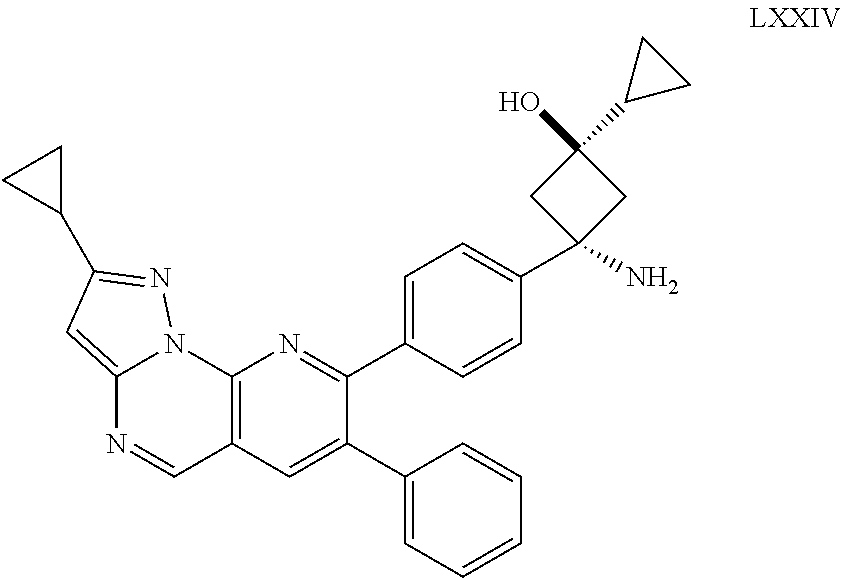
C12=CC(C3CC3)=NN1C1=C(C=N2)C=C(C2=CC=CC=C2)C(C2=CC=C(C3(N)CC(C4CC4)(O)C3)C=C2)=N1
